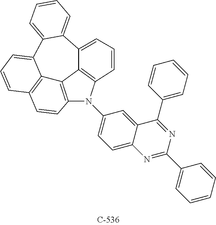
C12=C3C4=C(N1C1=CC=C5C(=C1)C(C1=CC=CC=C1)=NC(C1=CC=CC=C1)=N5)C=CC=C4C1=CC=CC=C1C1=CC=CC(=C31)C=C2
